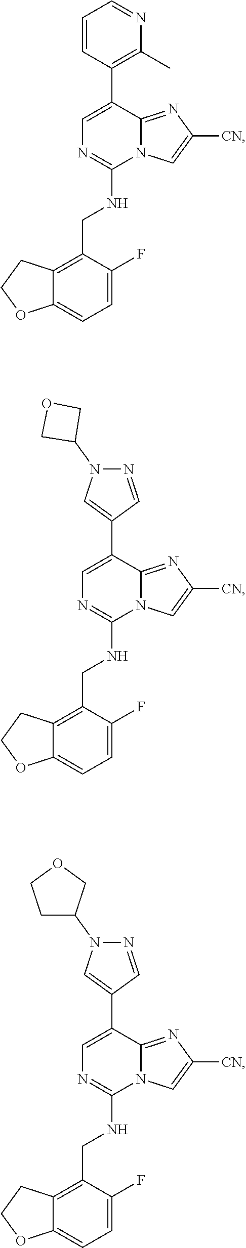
C1=C(F)C(CNC2=NC=C(C3=C(C)N=CC=C3)C3=NC([CN])=CN23)=C2C(=C1)OCC2.C1=C(F)C(CNC2=NC=C(C3=CN(C4COC4)N=C3)C3=NC([CN])=CN23)=C2C(=C1)OCC2.C1=C(F)C(CNC2=NC=C(C3=CN(C4COCC4)N=C3)C3=NC([CN])=CN23)=C2C(=C1)OCC2
